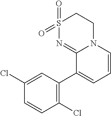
C1S(=O)(=O)N=C2N(C1)C=CC=C2C1=C(Cl)C=CC(Cl)=C1
